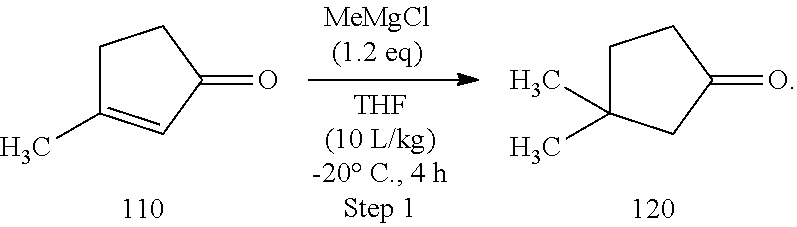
C1C(C)(C)CC(=O)C1.C1C(C)=CC(=O)C1
